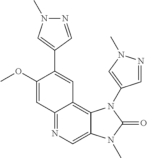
C12=NC=C3C(=C1C=C(C1=CN(C)N=C1)C(OC)=C2)N(C1=CN(C)N=C1)C(=O)N3C
